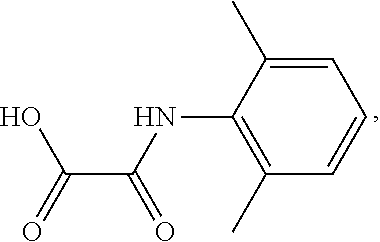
C1=C(C)C(NC(C(=O)O)=O)=C(C)C=C1
